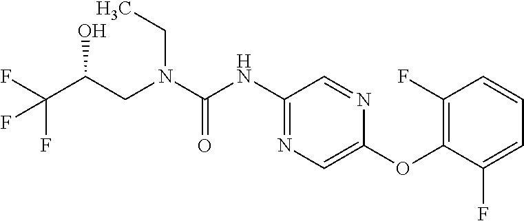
C(O)(CN(CC)C(=O)NC1=NC=C(OC2=C(F)C=CC=C2F)N=C1)C(F)(F)F
